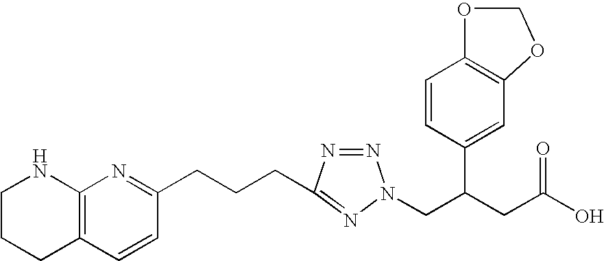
C1CCC2=C(N1)N=C(CCCC1=NN(CC(CC(O)=O)C3=CC4=C(C=C3)OCO4)N=N1)C=C2
